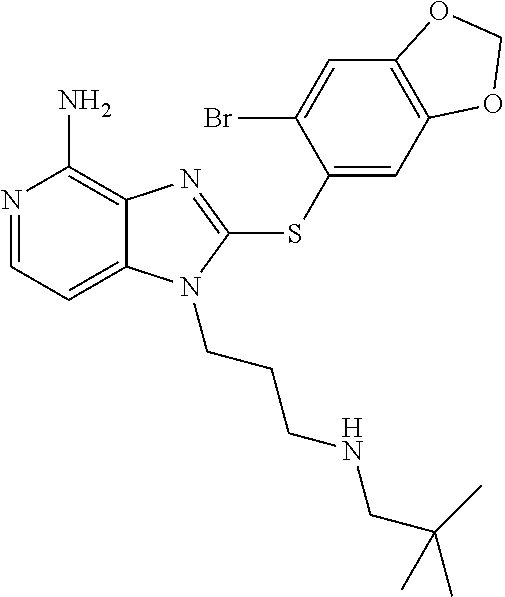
N1=CC=C2C(=C1N)N=C(SC1=CC3=C(C=C1Br)OCO3)N2CCCNCC(C)(C)C
